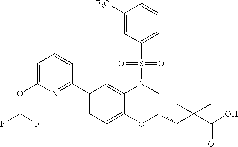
C1(C2=NC(OC(F)F)=CC=C2)=CC=C2C(=C1)N(S(C1=CC=CC([F3C])=C1)(=O)=O)CC(CC(C(O)=O)(C)C)O2
